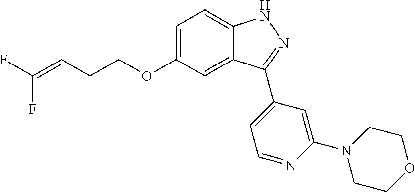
C1=C(OCCC=C(F)F)C=C2C(=C1)NN=C2C1=CC=NC(N2CCOCC2)=C1
